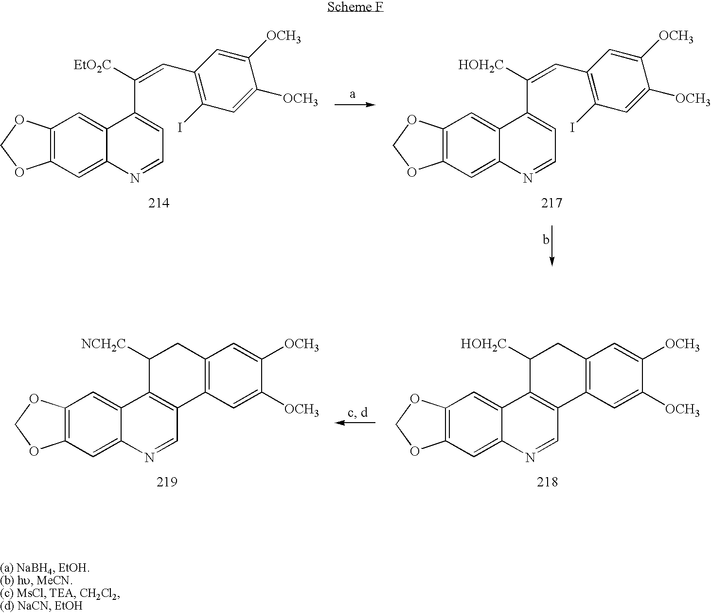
C12=C(C=C3C(=C1)C(C(=CC1=C(I)C=C([OCH3])C([OCH3])=C1)[EtO2C])=CC=N3)OCO2.C12=C(C=C3C(=C1)C(C(=CC1=C(I)C=C([OCH3])C([OCH3])=C1)[HOH2C])=CC=N3)OCO2.C12=C(C=C3C(=C1)C1=C(C=N3)C3=C(CC1[HOH2C])C=C([OCH3])C([OCH3])=C3)OCO2.C12=C(C=C3C(=C1)C1=C(C=N3)C3=C(CC1[NCH2C])C=C([OCH3])C([OCH3])=C3)OCO2
